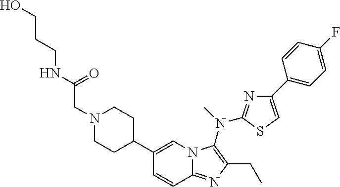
C1(C2CCN(CC(NCCCO)=O)CC2)=CN2C(=NC(CC)=C2N(C)C2=NC(C3=CC=C(F)C=C3)=CS2)C=C1
